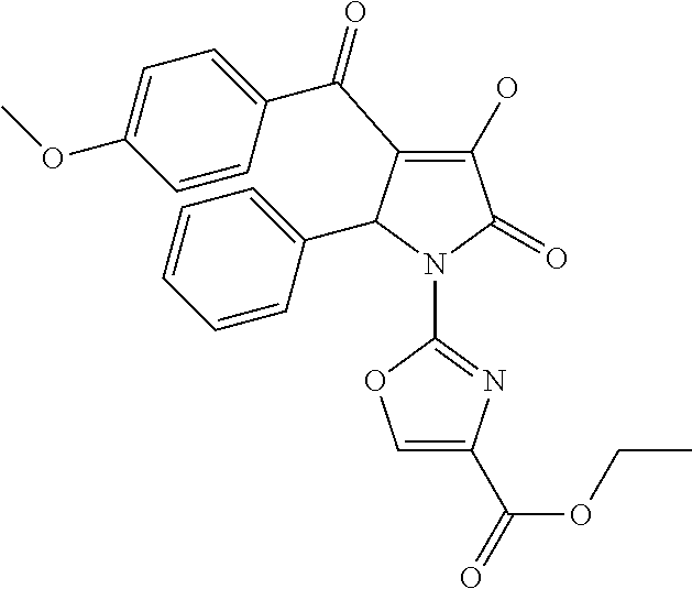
C1(O)=C(C(C2=CC=C(OC)C=C2)=O)C(C2=CC=CC=C2)N(C2=NC(C(=O)OCC)=CO2)C1=O
